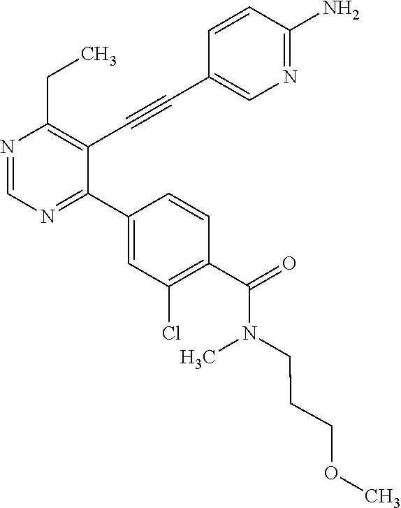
N1=CN=C(C2=CC(Cl)=C(C(=O)N(CCCOC)C)C=C2)C(C#CC2=CN=C(N)C=C2)=C1CC
